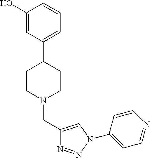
C1(O)=CC(C2CCN(CC3=CN(C4=CC=NC=C4)N=N3)CC2)=CC=C1
